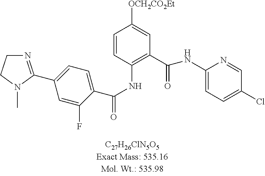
C1=CC(NC(C2=CC=C(C3=NCCN3C)C=C2F)=O)=C(C(NC2=CC=C(Cl)C=N2)=O)C=C1[OCH2CO2Et]
